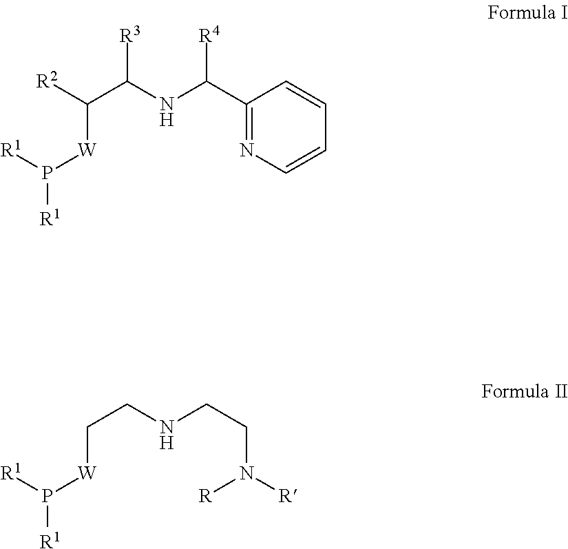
P([W]C(C(NC(C1=NC=CC=C1)[R4])[R3])[R2])([R1])[R1].P([W]CCNCCN([R])[R])([R1])[R1]
